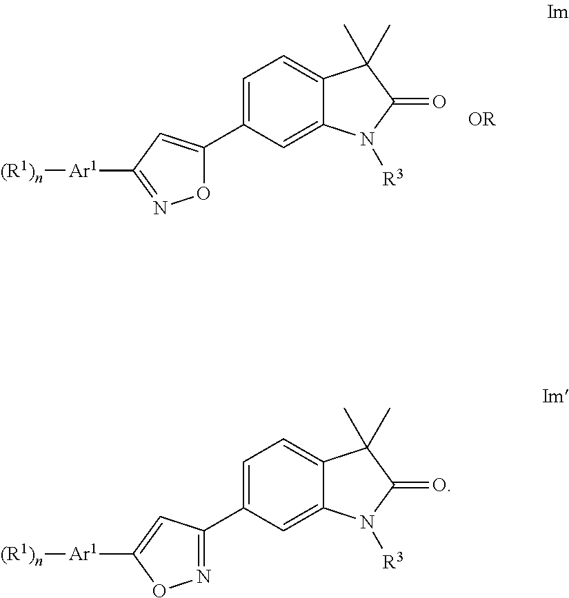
N1=C([Ar1][(R1)n])C=C(C2=CC=C3C(=C2)N([R3])C(=O)C3(C)C)O1.O1N=C(C2=CC=C3C(=C2)N([R3])C(=O)C3(C)C)C=C1[Ar1][(R1)n]
